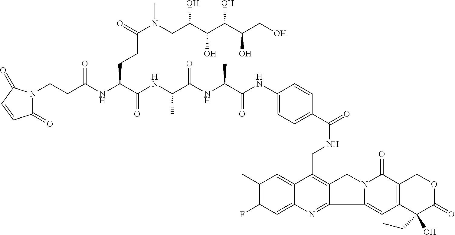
C1(C)=C(F)C=C2C(=C1)C(CNC(C1=CC=C(NC(C(NC(C(NC(C(NC(CCN3C(=O)C=CC3=O)=O)CCC(=O)N(C)CC(C(C(C(CO)O)O)O)O)=O)C)=O)C)=O)C=C1)=O)=C1C(=N2)C2=CC3=C(C(=O)N2C1)COC(=O)C3(CC)O
